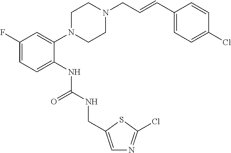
C1(F)=CC=C(NC(NCC2=CN=C(Cl)S2)=O)C(N2CCN(CC=CC3=CC=C(Cl)C=C3)CC2)=C1
